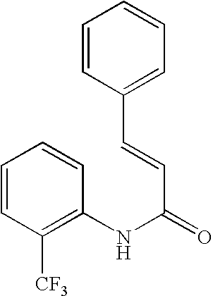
C1=CC([CF3])=C(NC(C=CC2=CC=CC=C2)=O)C=C1
